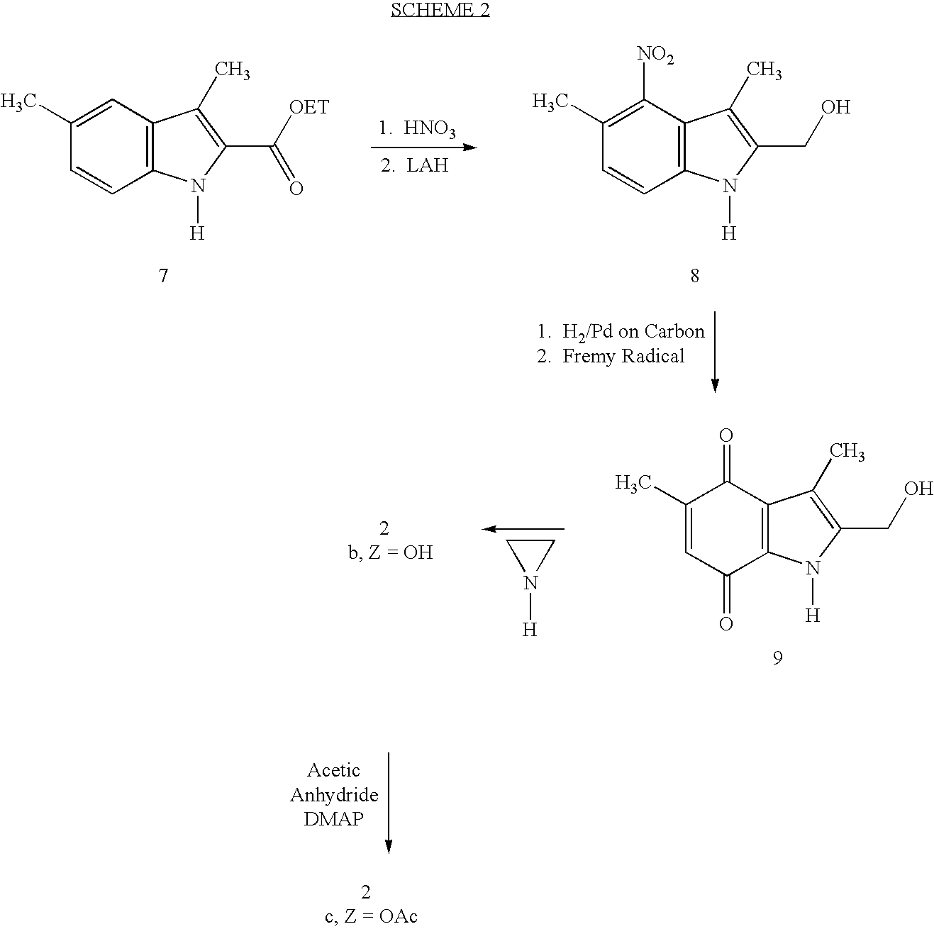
C1=C(C)C=CC2=C1C(C)=C(C([OET])=O)N2[H].[1.  HNO3].[2.  LAH].C1([NO2])=C(C)C=CC2=C1C(C)=C(CO)N2[H].C1(=O)C(C)=CC(=O)C2=C1C(C)=C(CO)N2[H].C1N([H])C1
